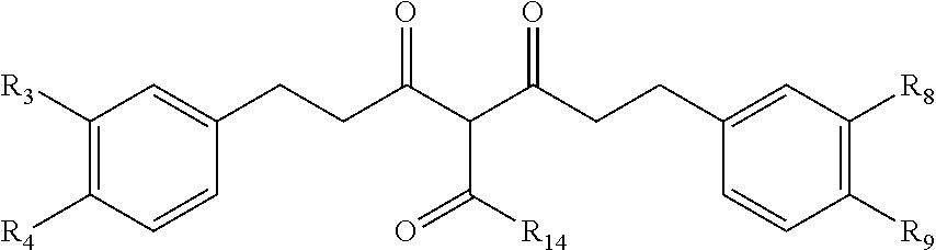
C1([R3])=C([R4])C=CC(CCC(C(C(CCC2=CC([R8])=C([R9])C=C2)=O)C([R14])=O)=O)=C1
